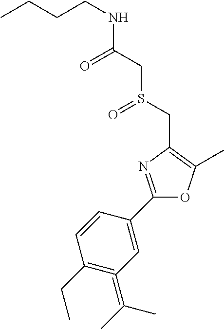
C(CCNC(CS(CC1=C(C)OC(C2=CC(=C(C)C)=C(CC)C=C2)=N1)=O)=O)C
